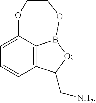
C1=C2C3=C(C=C1)C(C[NH2])OB3OCCO2
